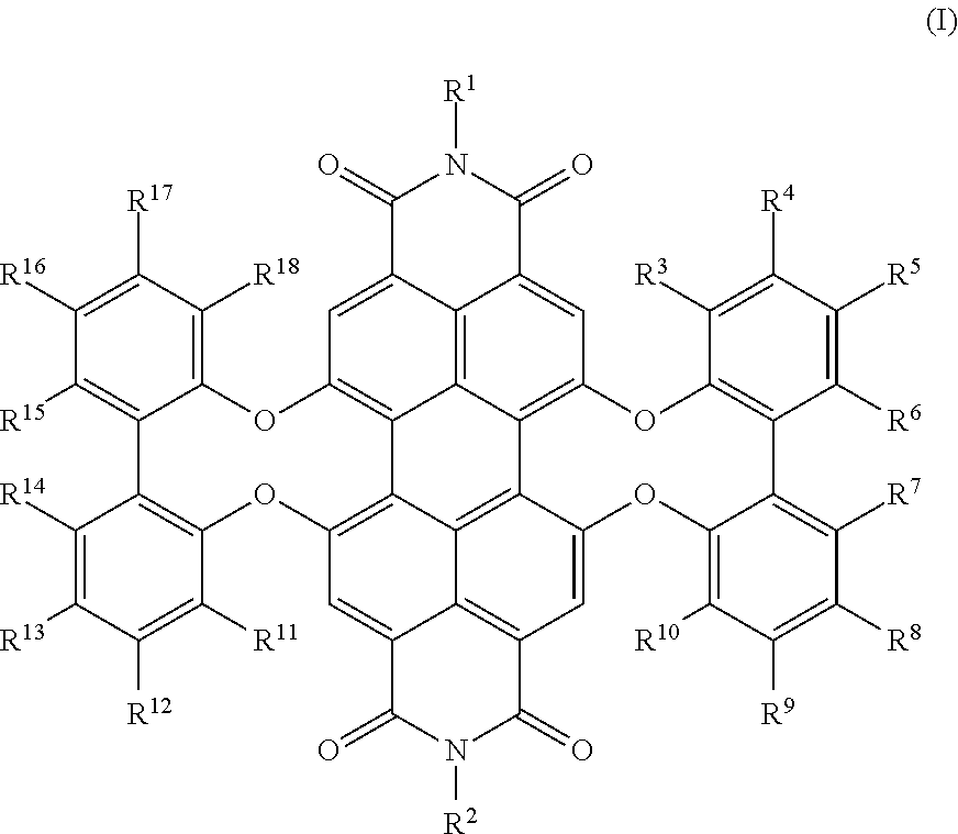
C1=C2C3=C4C5=C1OC1=C([R18])C([R17])=C([R16])C([R15])=C1C1=C(OC6=C5C5=C7C4=C(C=C3C(=O)N([R1])C2=O)OC2=C(C3=C([R7])C([R8])=C([R9])C([R10])=C3OC7=CC3=C5C(=C6)C(=O)N([R2])C3=O)C([R6])=C([R5])C([R4])=C2[R3])C([R11])=C([R12])C([R13])=C1[R14]
